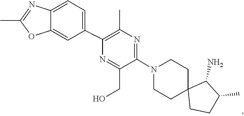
C1C2(CCC(C)C2N)CCN(C2=NC(C)=C(C3=CC=C4C(=C3)OC(C)=N4)N=C2CO)C1
